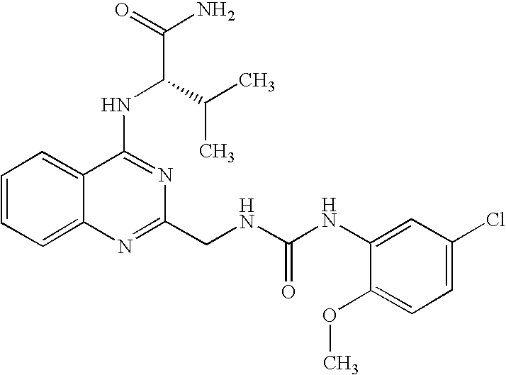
C12=CC=CC=C1C(NC(C(N)=O)C(C)C)=NC(CNC(NC1=CC(Cl)=CC=C1OC)=O)=N2
